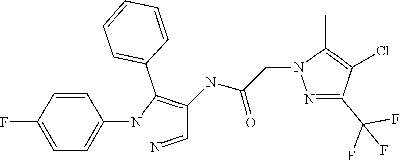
C1=C(F)C=CC(NC(=C(C=N)NC(CN2N=C(C(F)(F)F)C(Cl)=C2C)=O)C2=CC=CC=C2)=C1
